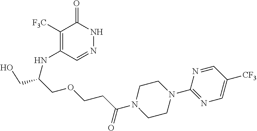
C1([F3C])=C(NC(CO)COCCC(N2CCN(C3=NC=C([CF3])C=N3)CC2)=O)C=NNC1=O
